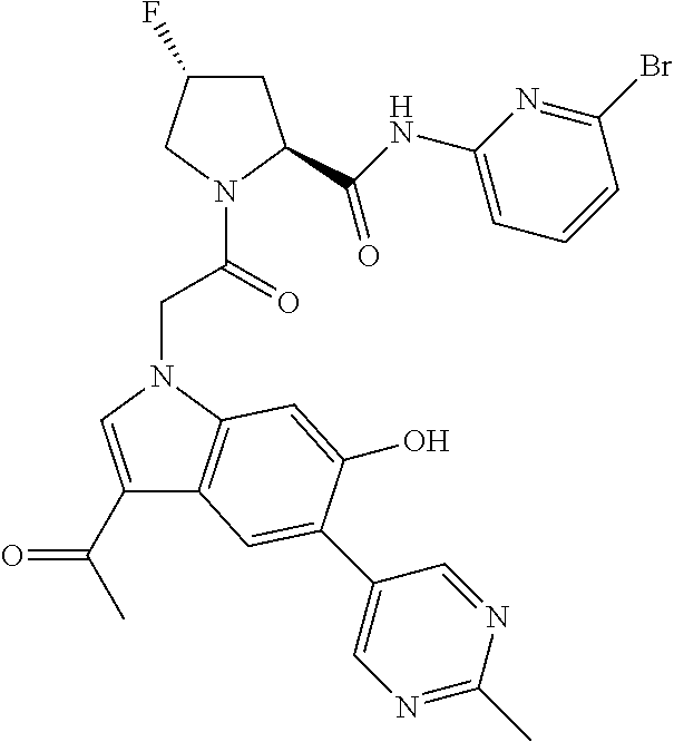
C1C(F)CN(C(=O)CN2C=C(C(C)=O)C3=C2C=C(O)C(C2=CN=C(C)N=C2)=C3)C1C(NC1=CC=CC(Br)=N1)=O
